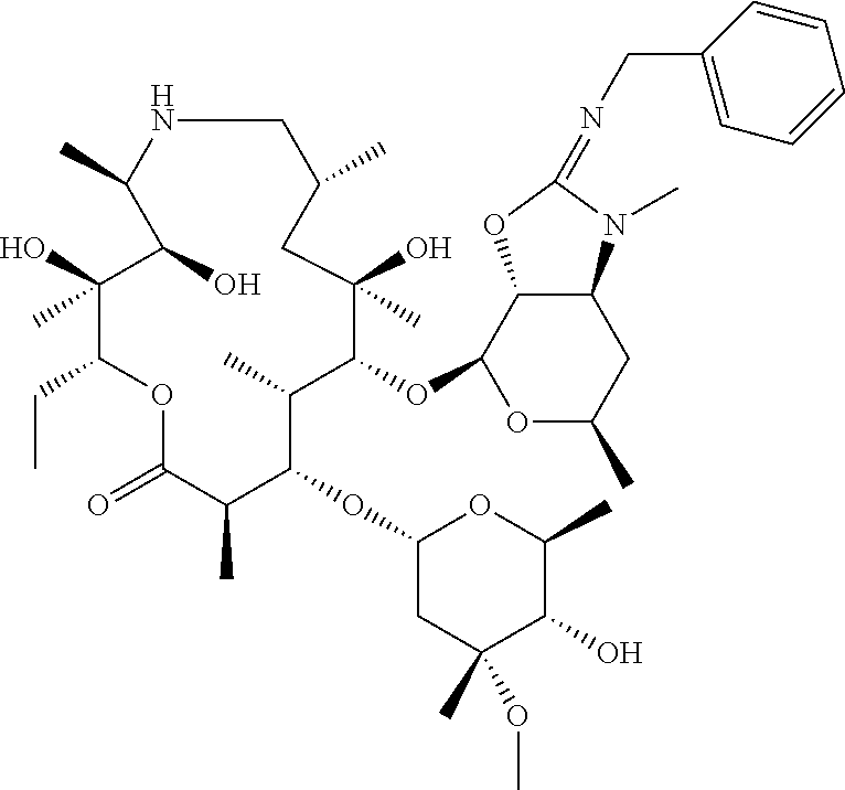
C1NC(C)C(O)C(O)(C)C(CC)OC(=O)C(C)C(OC2CC(C)(OC)C(O)C(C)O2)C(C)C(OC2C3C(CC(C)O2)N(C)C(=NCC2=CC=CC=C2)O3)C(C)(O)CC1C
